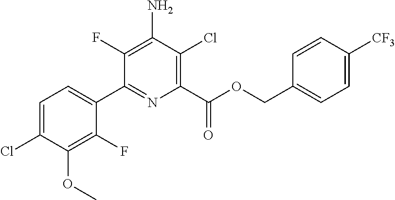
C1=C(Cl)C(OC)=C(F)C(C2=NC(C(OCC3=CC=C([CF3])C=C3)=O)=C(Cl)C(N)=C2F)=C1
